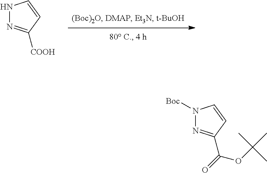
[COOH]C1=NNC=C1.C(=O)(OC(C)(C)C)C1=NN([Boc])C=C1
